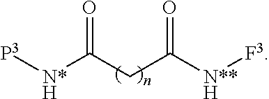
C(C([N**H][F3])=O)C([N*H][P3])=O
